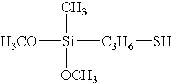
[H3CO][Si]([C3H6]S)([OCH3])C
